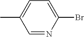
C1(Br)=CC=C(C)C=N1
